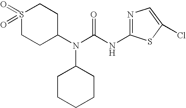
S1(=O)(=O)CCC(N(C2CCCCC2)C(=O)NC2=NC=C(Cl)S2)CC1
